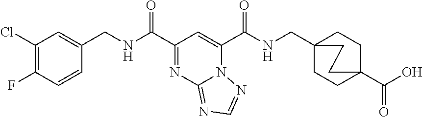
ClC1=C(F)C=CC(CNC(C2=NC3=NC=NN3C(C(NCC34CCC(C(O)=O)(CC3)CC4)=O)=C2)=O)=C1
